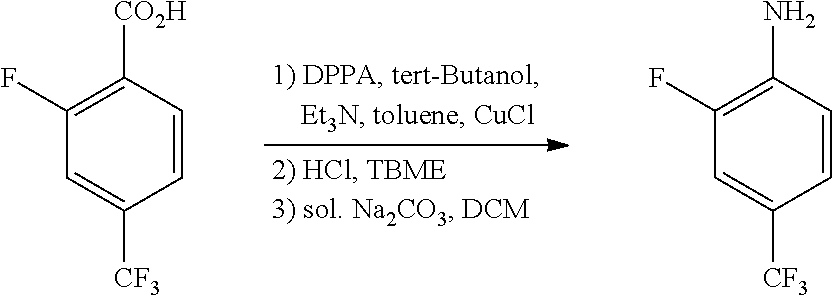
C1=CC([CO2H])=C(F)C=C1[CF3].C1=CC(N)=C(F)C=C1[CF3]
